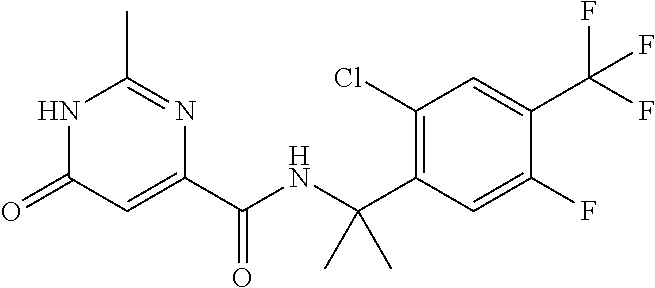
N1C(=O)C=C(C(NC(C)(C)C2=C(Cl)C=C(C(F)(F)F)C(F)=C2)=O)N=C1C
